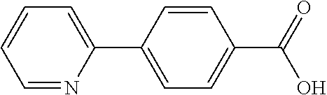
C1=CC=NC(C2=CC=C(C(=O)O)C=C2)=C1
